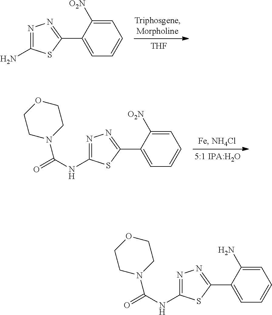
[THF].C1(C2=NN=C(N)S2)=CC=CC=C1[O2N].C1(C2=NN=C(NC(=O)N3CCOCC3)S2)=CC=CC=C1[O2N].C1(C2=NN=C(NC(=O)N3CCOCC3)S2)=CC=CC=C1N
